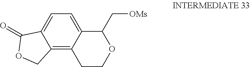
C12=C3C(=CC=C1C(=O)OC2)C(C[OMs])OCC3
